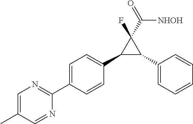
C1=NC(C2=CC=C(C3C(C4=CC=CC=C4)C3(F)C(=O)[NHOH])C=C2)=NC=C1C
